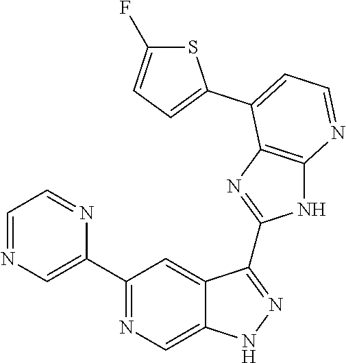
C1(C2=NC=C3C(=C2)C(C2=NC4=C(N2)N=CC=C4C2=CC=C(F)S2)=NN3)=CN=CC=N1
